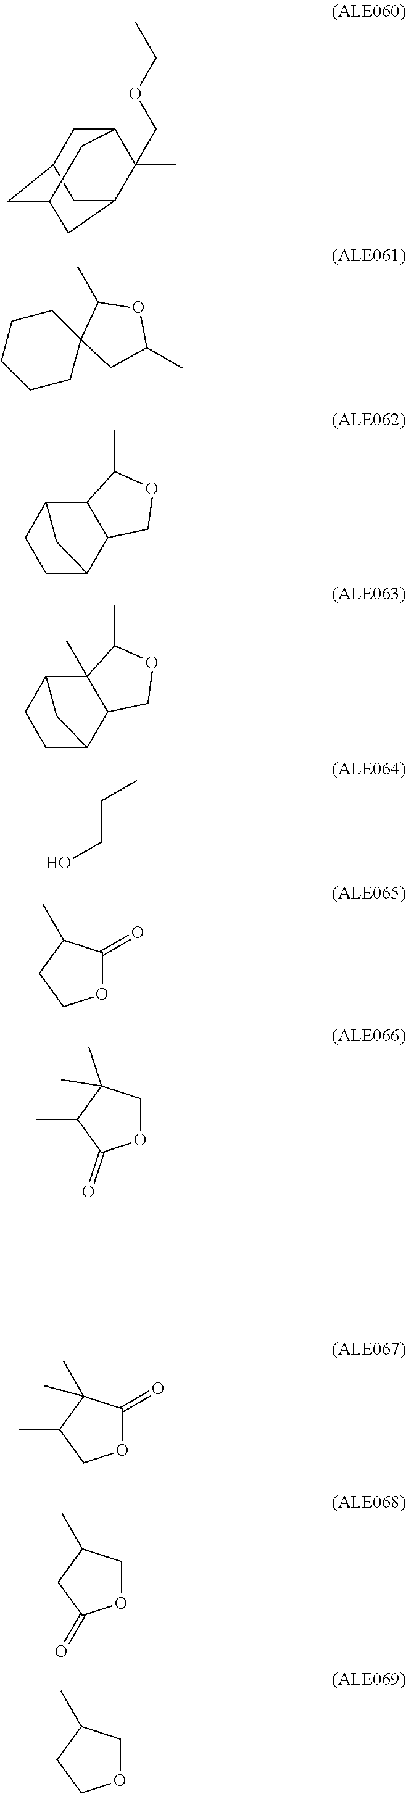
C1CCCCC12CC(C)OC2C.C1C2CC3CC(C(C)(COCC)C1C3)C2.C12C3CCC(C1COC2C)C3.C12(C)C3CCC(C1COC2C)C3.OCCC.O1C(=O)C(C)CC1.O1CC(C)(C)C(C)C1=O.O1C(=O)C(C)(C)C(C)C1.O1CC(C)CC1=O.O1CC(C)CC1
